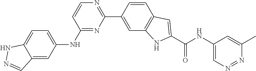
C1=CC(NC2=CC=C3C(=C2)C=NN3)=NC(C2=CC3=C(C=C2)C=C(C(NC2=CN=NC(C)=C2)=O)N3)=N1
